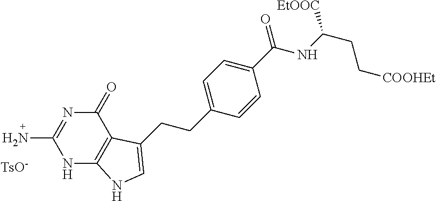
[TsO-].NC1=NC(=O)C2=C(N1)NC=C2CCC1=CC=C(C(=O)NC(CC[COOHEt])[EtOOC])C=C1
